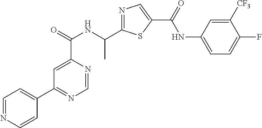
C1=NC(C(=O)NC(C2=NC=C(C(=O)NC3=CC=C(F)C([CF3])=C3)S2)C)=CC(C2=CC=NC=C2)=N1
